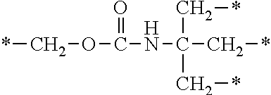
*COC(NC(C*)(C*)C*)=O
